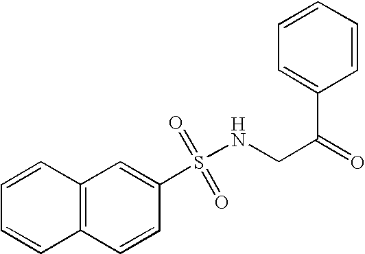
C12=C(C=CC(S(NCC(=O)C3=CC=CC=C3)(=O)=O)=C1)C=CC=C2
